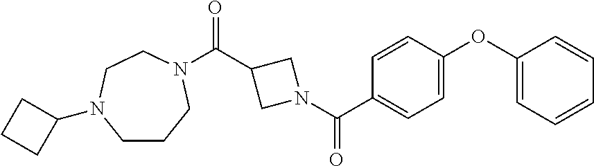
C(C1CN(C(C2=CC=C(OC3=CC=CC=C3)C=C2)=O)C1)(=O)N1CCCN(C2CCC2)CC1
